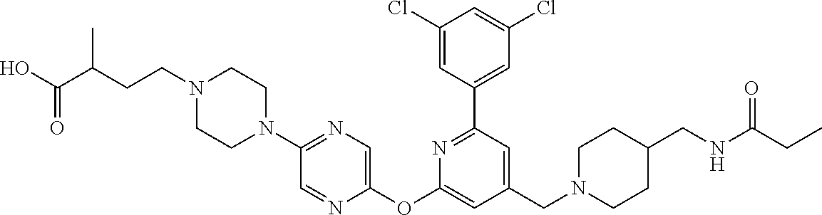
C1(Cl)=CC(C2=NC(OC3=CN=C(N4CCN(CCC(C)C(O)=O)CC4)C=N3)=CC(CN3CCC(CNC(CC)=O)CC3)=C2)=CC(Cl)=C1
